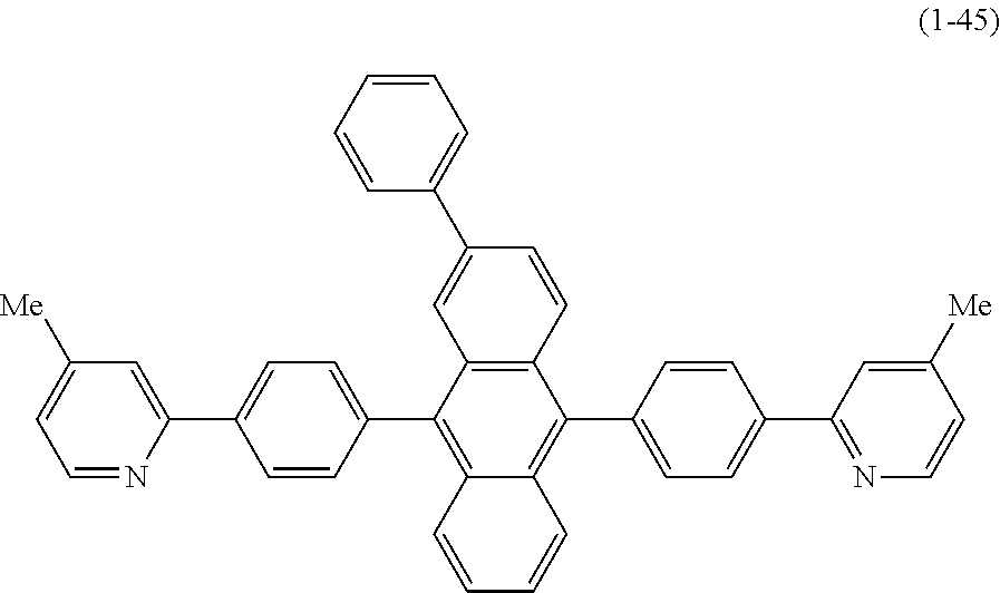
C12=C(C(C3=CC=C(C4=CC([Me])=CC=N4)C=C3)=C3C(=C1C1=CC=C(C4=NC=CC([Me])=C4)C=C1)C=CC=C3)C=C(C1=CC=CC=C1)C=C2
